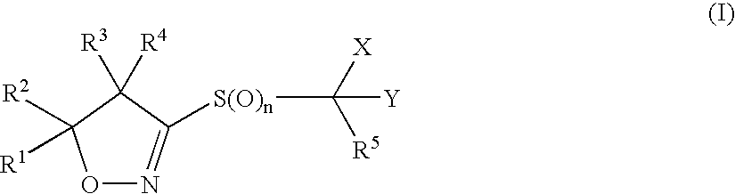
O1N=C([S(O)n]C([X])([Y])[R5])C([R3])([R4])C1([R2])[R1]
